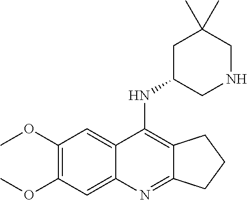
C1(OC)=C(OC)C=C2C(=C1)C(NC1CNCC(C)(C)C1)=C1C(=N2)CCC1
